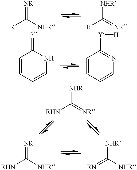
[NHR]C(=[NR])[R].[NR]=C([NHR])[R].C1=CC=CNC1=[Y].C1=CC=CN=C1[Y][H].[NR]=C([NHR])[RHN].[NHR]C(=[NR])[RHN].[NHR]C([NHR])=[RN]
